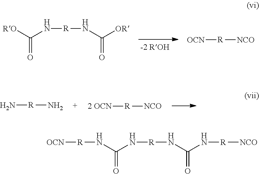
C(=O)(N[R]NC(N[R][OCN])=O)N[R][NCO].C(=O)(N[R]NC([RO])=O)[OR].[OCN][R][NCO].N[R]N.[R]([2 OCN])[NCO]
